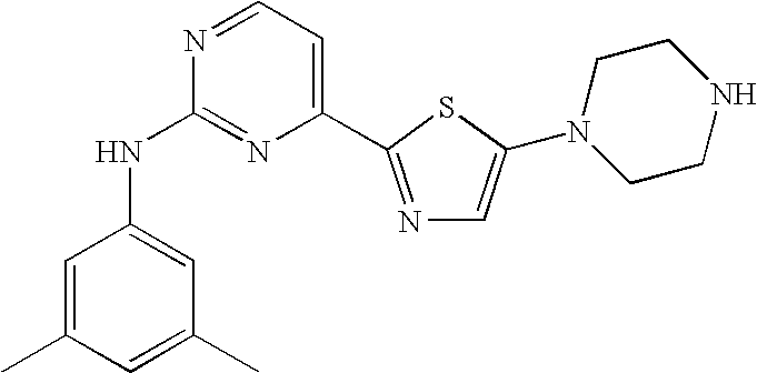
C1=C(C)C=C(C)C=C1NC1=NC(C2=NC=C(N3CCNCC3)S2)=CC=N1
